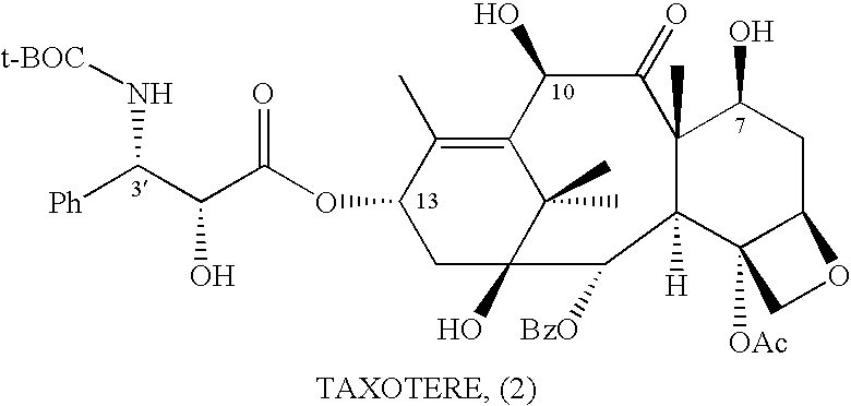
[t-BOC]NC(C(C(OC1CC2(O)C(C)(C)C(=C1C)C(O)C(=O)C1(C)C([H])(C2[BzO])C2([OAc])C(CC1O)OC2)=O)O)[Ph]
